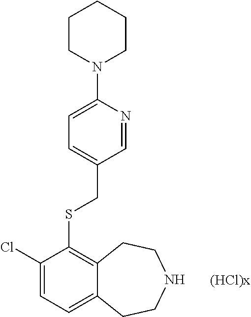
C1=C(N2CCCCC2)N=CC(CSC2=C3C(=CC=C2Cl)CCNCC3)=C1.[(HCl)x]
